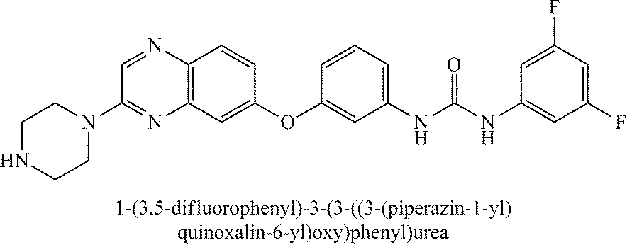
C12=C(C=C(OC3=CC(NC(NC4=CC(F)=CC(F)=C4)=O)=CC=C3)C=C1)N=C(N1CCNCC1)C=N2
